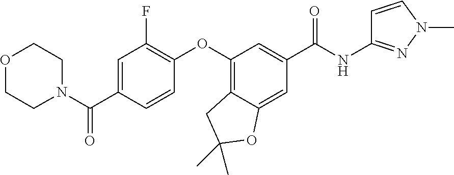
C1=C(C(N2CCOCC2)=O)C=CC(OC2=C3C(=CC(C(NC4=NN(C)C=C4)=O)=C2)OC(C)(C)C3)=C1F
